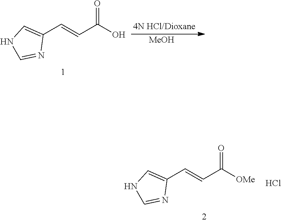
C1(C=CC(O)=O)=CNC=N1.[MeOH].C1(C=CC([OMe])=O)=CNC=N1.Cl
